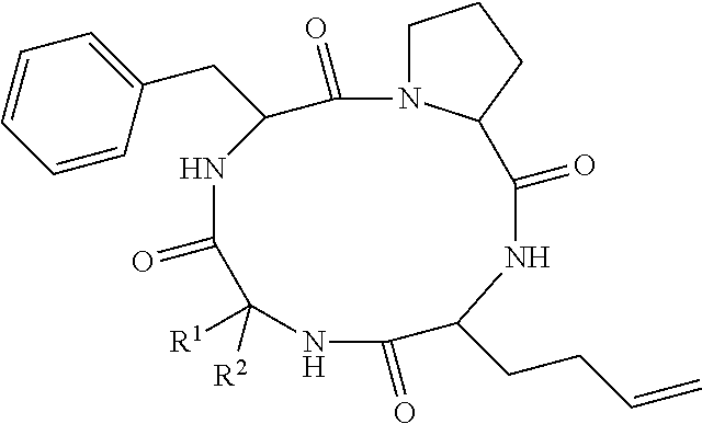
C1N2C(CC1)C(=O)NC(CCC=C)C(=O)NC([R1])([R2])C(=O)NC(CC1=CC=CC=C1)C2=O
